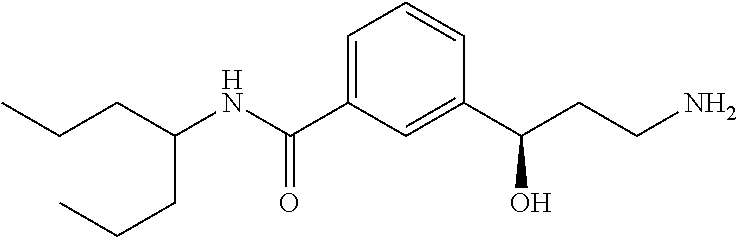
CCCC(NC(C1=CC=CC(C(CCN)O)=C1)=O)CCC
